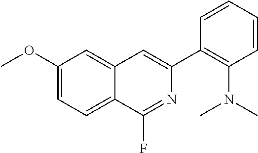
C1(OC)=CC=C2C(=C1)C=C(C1=C(N(C)C)C=CC=C1)N=C2F
